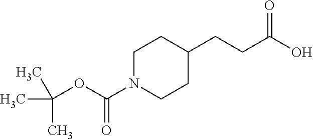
C1N(C(=O)OC(C)(C)C)CCC(CCC(O)=O)C1
